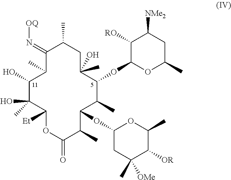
C1(=N[OQ])C(C)C(O)C(C)(O)C([Et])OC(=O)C(C)C(OC2CC(C)([OMe])C([OR])C(C)O2)C(C)C(OC2OC(C)CC([NMe2])C2[RO])C(O)(C)CC1C
